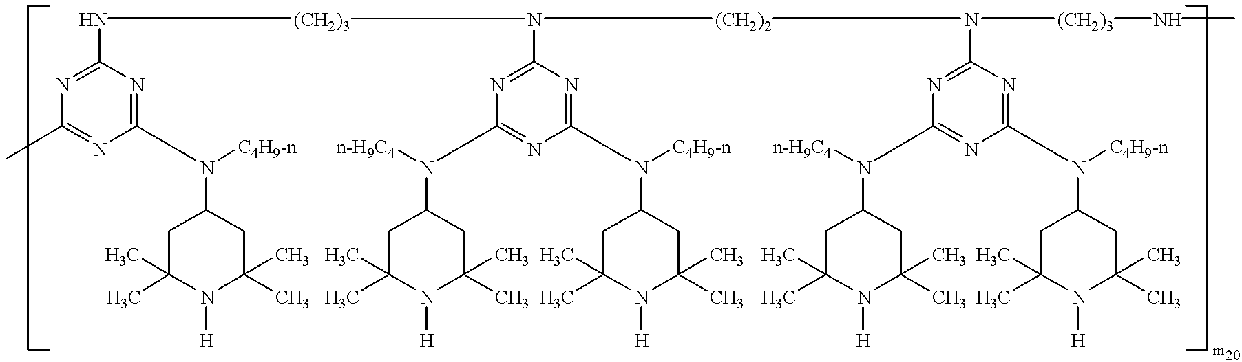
N1=C(N[(CH2)3]N(C2=NC(N(C3CC(C)(C)N([H])C(C)(C)C3)[n-H9C4])=NC(N(C3CC(C)(C)N([H])C(C)(C)C3)[C4H9-n])=N2)[(CH2)2]N([(CH2)3]NC)C2=NC(N(C3CC(C)(C)N([H])C(C)(C)C3)[n-H9C4])=NC(N(C3CC(C)(C)N([H])C(C)(C)C3)[C4H9-n])=N2)N=C(N(C2CC(C)(C)N([H])C(C)(C)C2)[C4H9-n])N=C1C
